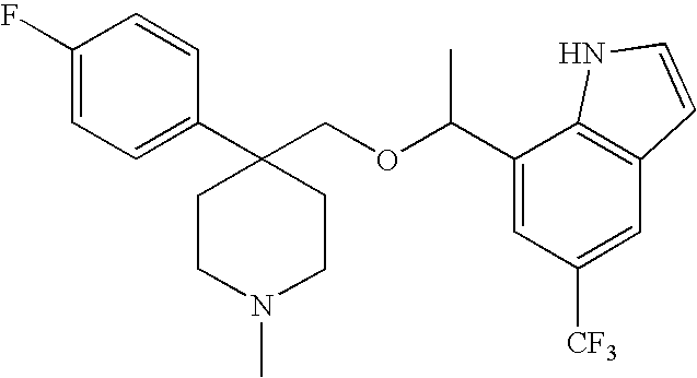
C1(C2(COC(C3=CC([CF3])=CC4=C3NC=C4)C)CCN(C)CC2)=CC=C(F)C=C1
